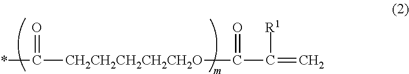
*C([CH2CH2CH2CH2CH2O]C(C(=C)[R1])=O)=O
